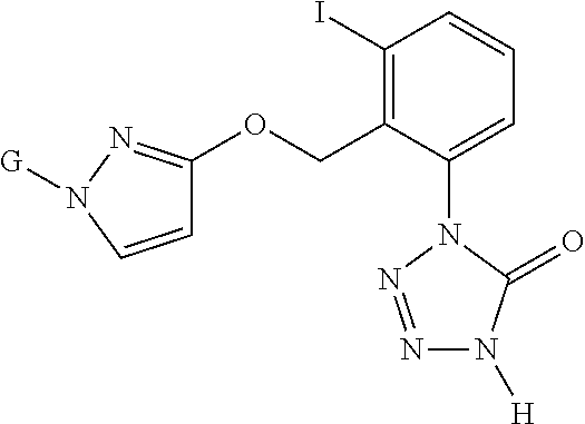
C1=C(N2N=NN([H])C2=O)C(COC2=NN([G])C=C2)=C(I)C=C1
